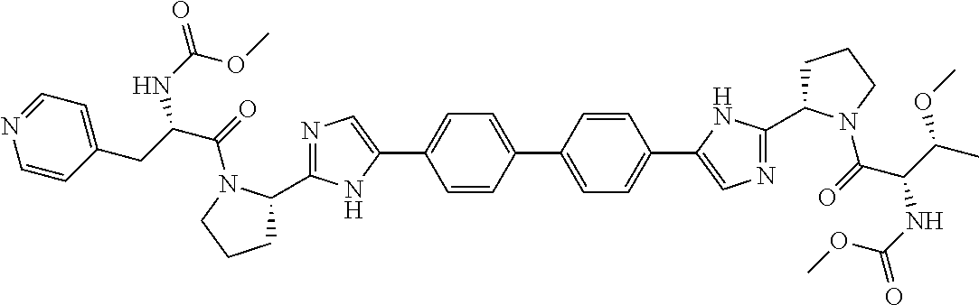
C1=CC(C2=CC=C(C3=CN=C(C4CCCN4C(C(NC(OC)=O)C(OC)C)=O)N3)C=C2)=CC=C1C1=CN=C(C2CCCN2C(=O)C(CC2=CC=NC=C2)NC(=O)OC)N1
